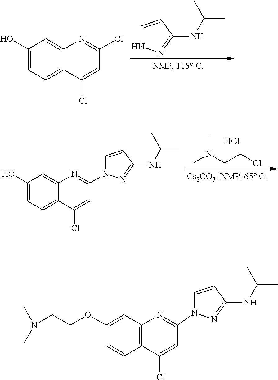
C1(NC(C)C)=NNC=C1.C1(O)=CC=C2C(=C1)N=C(Cl)C=C2Cl.CN(CCCl)C.Cl.C1(O)=CC=C2C(=C1)N=C(N1C=CC(NC(C)C)=N1)C=C2Cl.C1(OCCN(C)C)=CC2=C(C=C1)C(Cl)=CC(N1C=CC(NC(C)C)=N1)=N2
